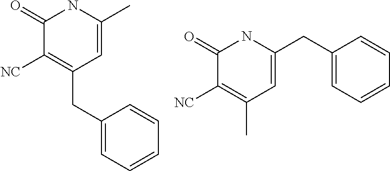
C1=C(CC2=C([NC])C(=O)NC(C)=C2)C=CC=C1.CC1=C([NC])C(=O)NC(CC2=CC=CC=C2)=C1
